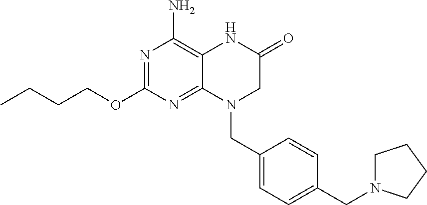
C1(CN2C3=NC(OCCCC)=NC(N)=C3NC(=O)C2)=CC=C(CN2CCCC2)C=C1
